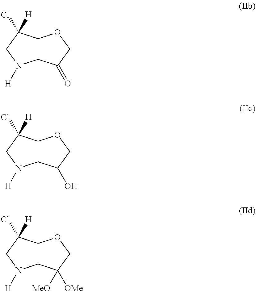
C12C(C([H])(Cl)CN1[H])OCC2=O.C12C(C([H])(Cl)CN1[H])OCC2O.C12C(C([H])(Cl)CN1[H])OCC2([OMe])[MeO]
